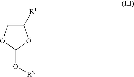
C1([R1])COC(O[R2])O1
